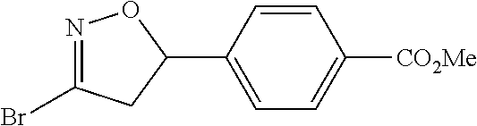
N1=C(Br)CC(C2=CC=C([CO2Me])C=C2)O1
